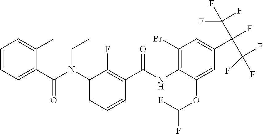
C1=CC=C(C(N(C2=CC=CC(C(NC3=C(Br)C=C(C(F)(C(F)(F)F)C(F)(F)F)C=C3OC(F)F)=O)=C2F)CC)=O)C(C)=C1
